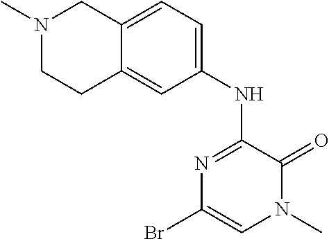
N1=C(NC2=CC=C3C(=C2)CCN(C)C3)C(=O)N(C)C=C1Br
